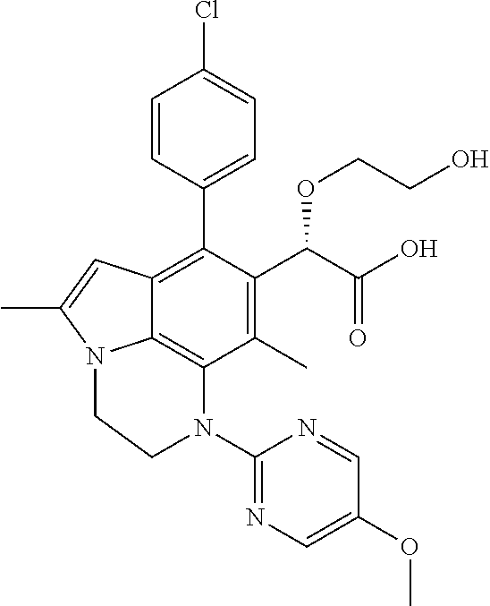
C1(C)=C(C(C(O)=O)OCCO)C(C2=CC=C(Cl)C=C2)=C2C3=C1N(C1=NC=C(OC)C=N1)CCN3C(C)=C2
